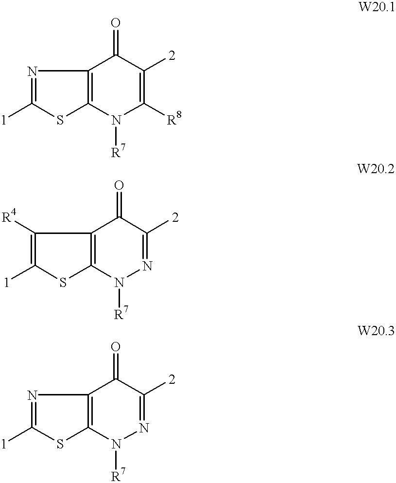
N1=C([1])SC2=C1C(=O)C([2])=C([R8])N2[R7].C1([R4])=C([1])SC2=C1C(=O)C([2])=NN2[R7].N1=C([1])SC2=C1C(=O)C([2])=NN2[R7]
